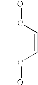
C(C=CC(C)=O)(C)=O
